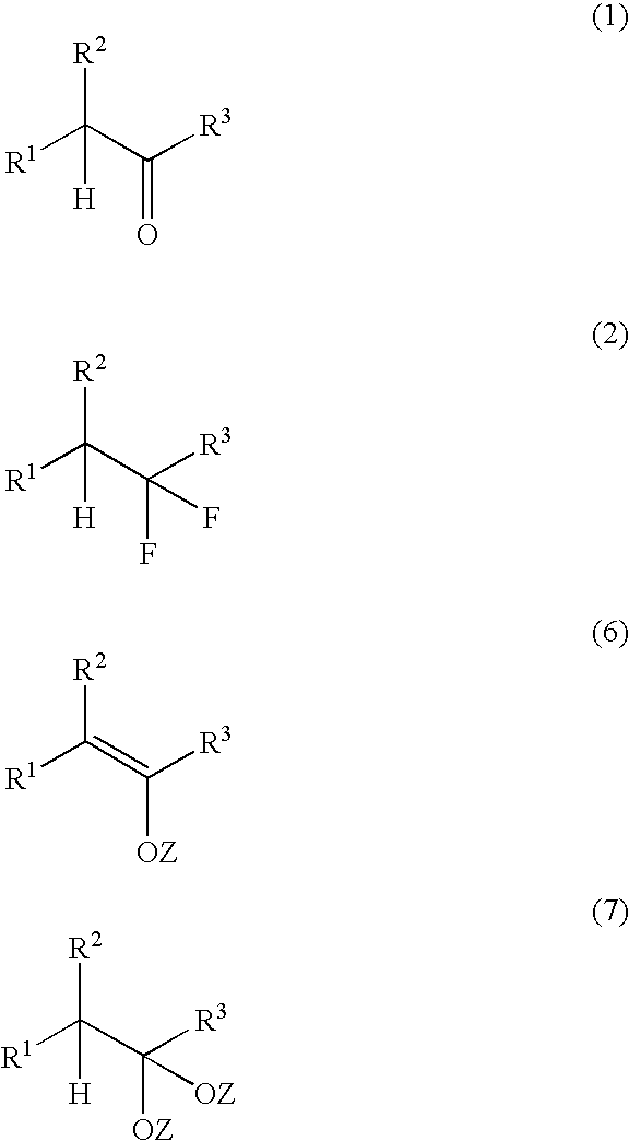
[R1]C(=C([R3])[OZ])[R2].[R1]C(C([R3])=O)([R2])[H].[R1]C(C([R3])(F)F)([R2])[H].[R1]C(C([R3])([OZ])[OZ])([R2])[H]
